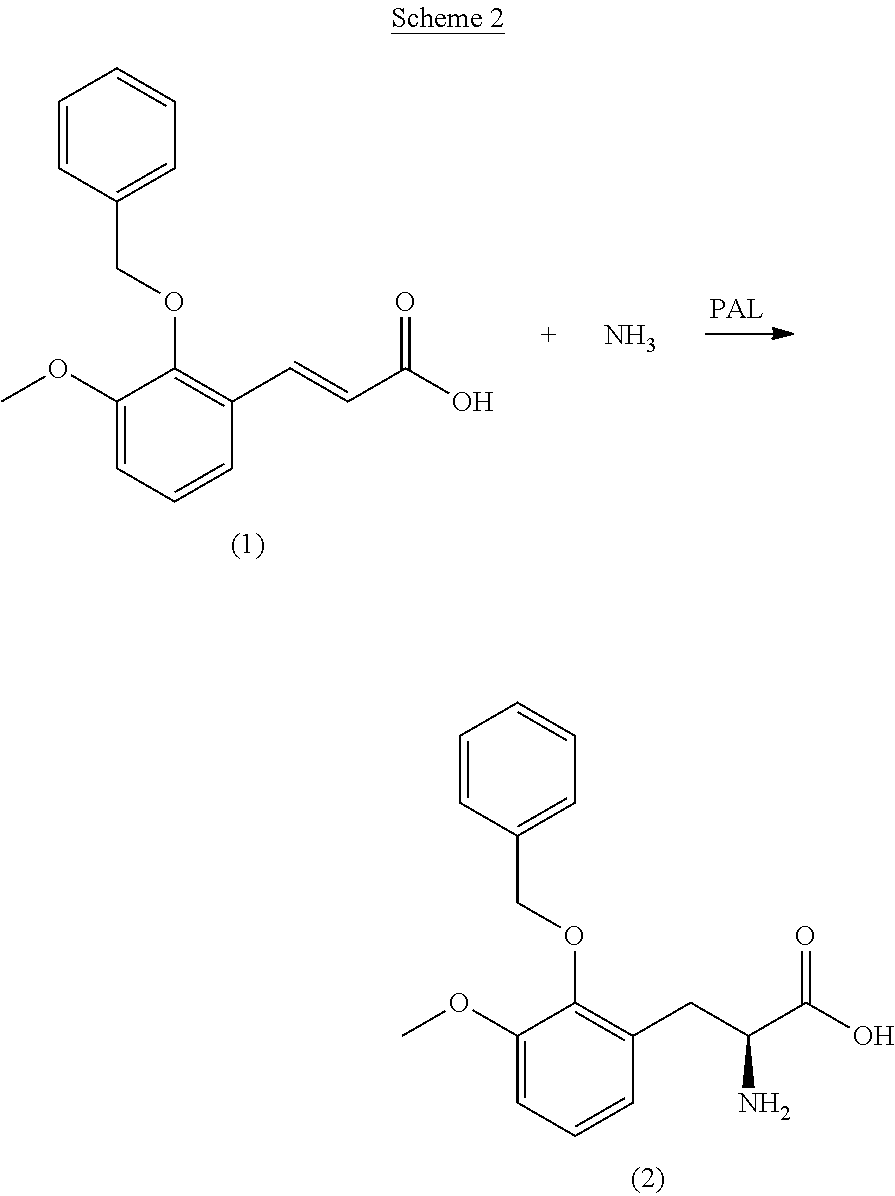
C1(OC)=CC=CC(CC(C(O)=O)N)=C1OCC1=CC=CC=C1.C1(OC)=CC=CC(C=CC(O)=O)=C1OCC1=CC=CC=C1.N
